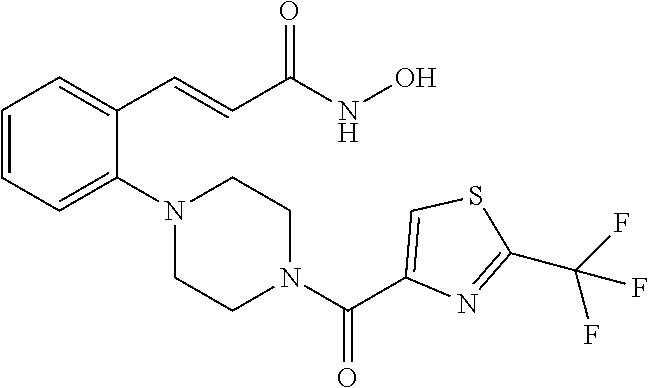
C1=CC=C(N2CCN(C(=O)C3=CSC(C(F)(F)F)=N3)CC2)C(C=CC(NO)=O)=C1
